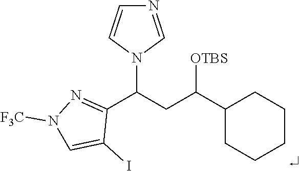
C1(C(CC(C2CCCCC2)[OTBS])N2C=NC=C2)=NN([F3C])C=C1I
